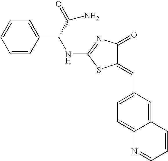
N(C1=NC(=O)C(=CC2=CC=C3C(=C2)C=CC=N3)S1)C(C1=CC=CC=C1)C(=O)N
